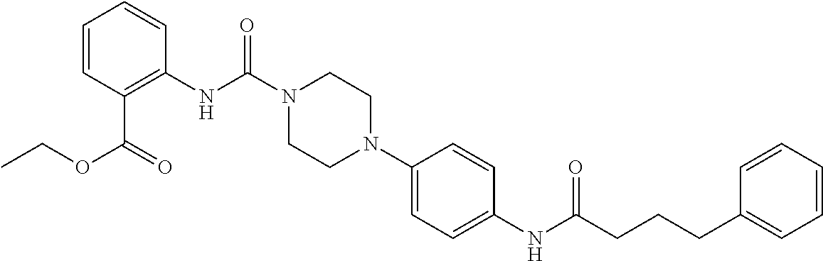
C1=CC(C(=O)OCC)=C(NC(N2CCN(C3=CC=C(NC(CCCC4=CC=CC=C4)=O)C=C3)CC2)=O)C=C1
